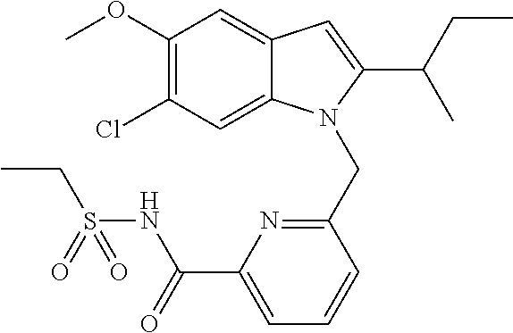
C1(OC)=C(Cl)C=C2C(=C1)C=C(C(CC)C)N2CC1=NC(C(=O)NS(CC)(=O)=O)=CC=C1
